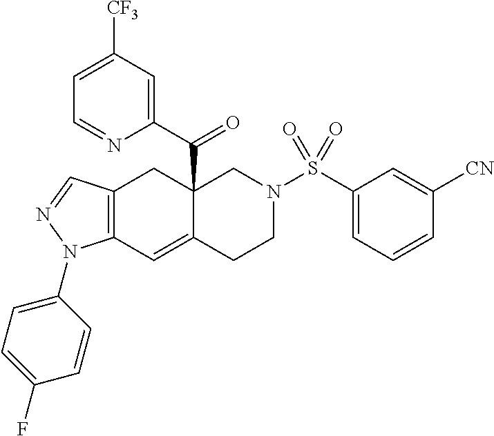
C12(C(C3=CC([CF3])=CC=N3)=O)C(=CC3=C(C1)C=NN3C1=CC=C(F)C=C1)CCN(S(C1=CC=CC([CN])=C1)(=O)=O)C2
